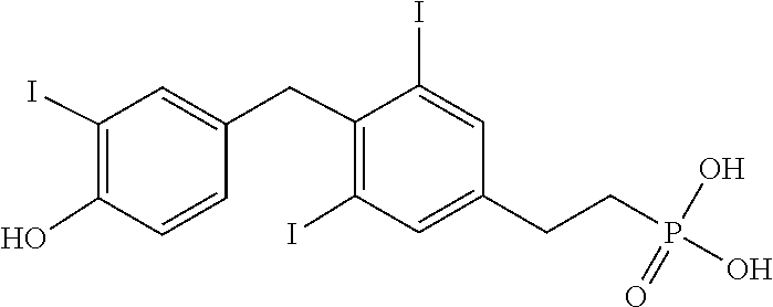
C1(CC2=CC(I)=C(O)C=C2)=C(I)C=C(CCP(=O)(O)O)C=C1I
